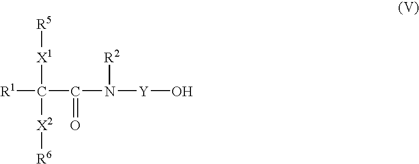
[R1]C(C(N([Y]O)[R2])=O)([X1][R5])[X2][R6]
